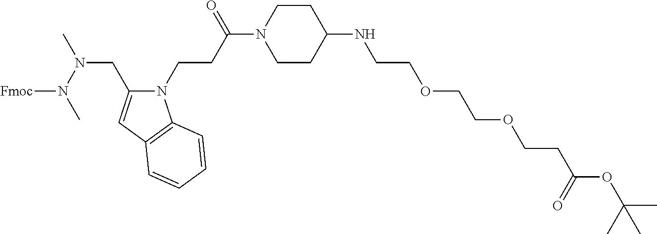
N1(CCC(=O)N2CCC(NCCOCCOCCC(=O)OC(C)(C)C)CC2)C(CN(C)N([Fmoc])C)=CC2=C1C=CC=C2
